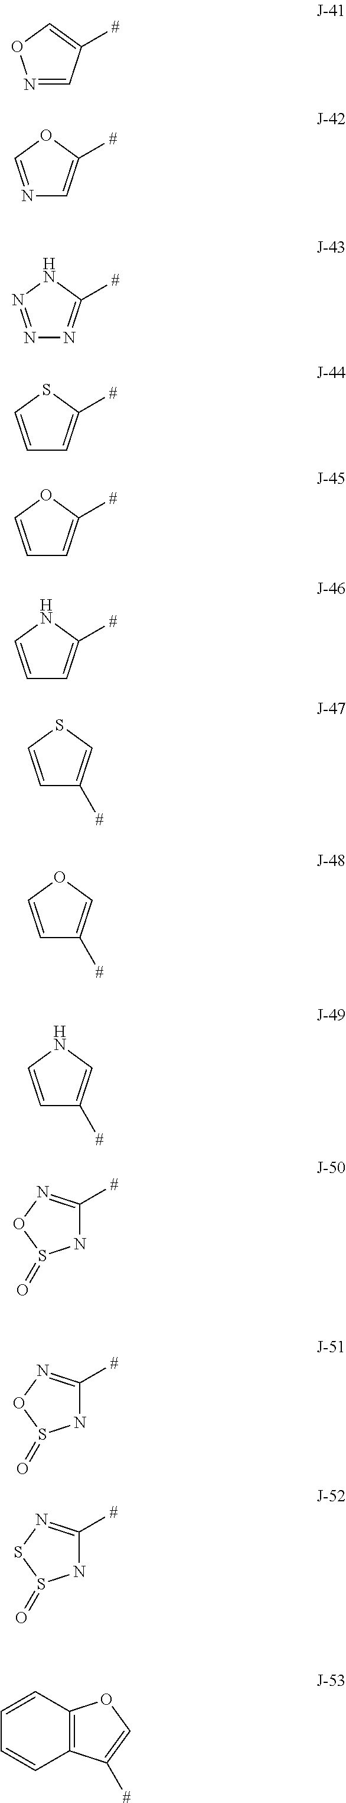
N1=CC([#])=CO1.N1=COC([#])=C1.N1=NNC([#])=N1.C1=CSC([#])=C1.C1=COC([#])=C1.C1=CNC([#])=C1.C1=CSC=C1[#].C1=COC=C1[#].C1=CNC=C1[#].N1C([#])=NOS1=O.N1C([#])=NOS1=O.N1C([#])=NSS1=O.C12=C(C=CC=C1)OC=C2[#]
